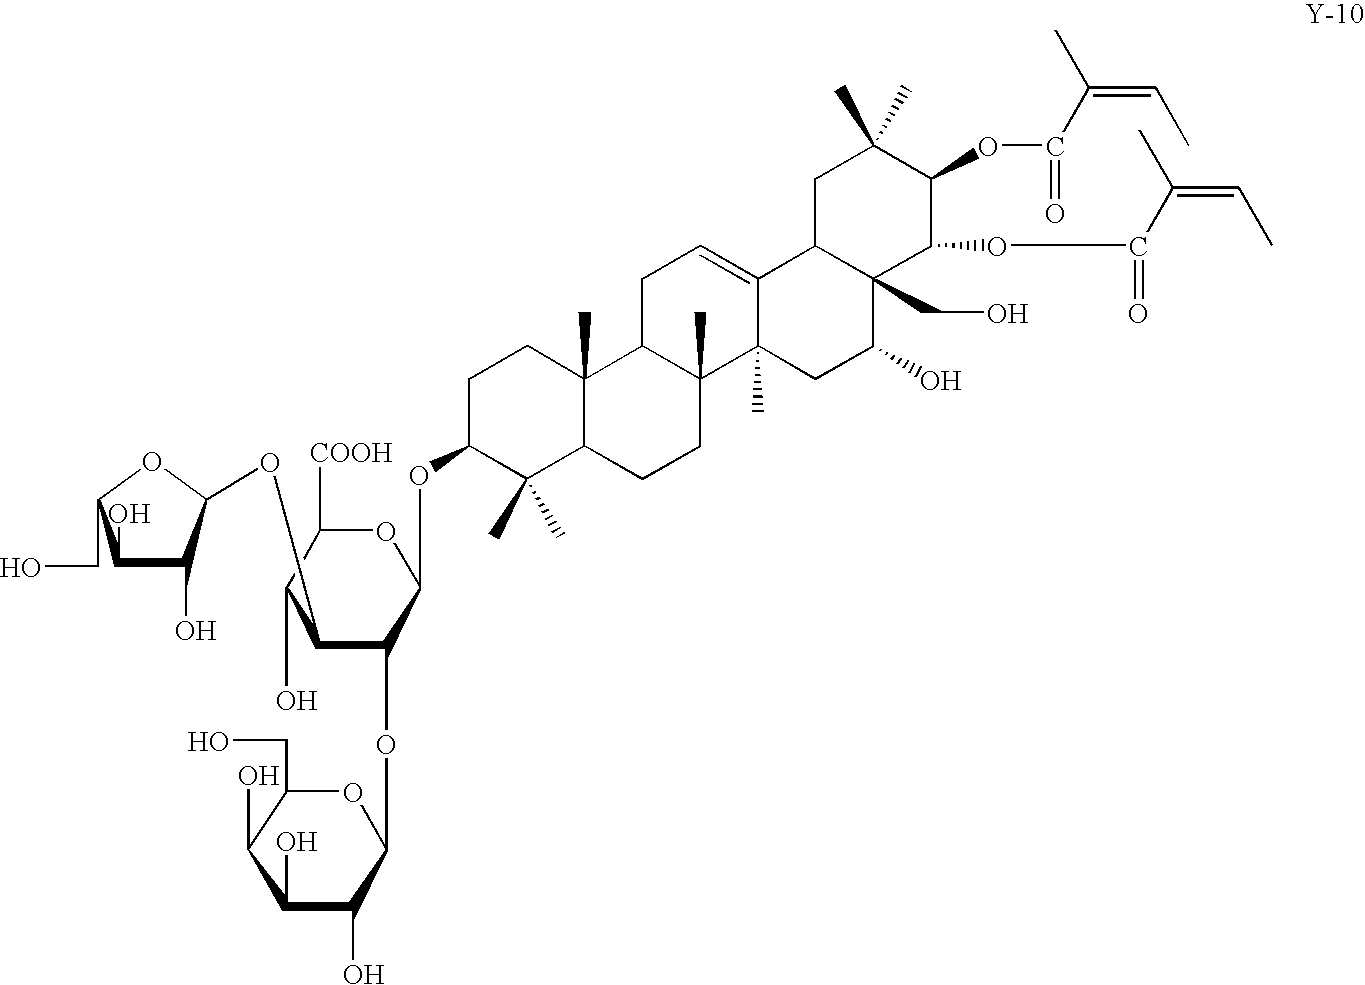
OC1C(OC2C(O)C(O)C(CO)O2)C(OC2OC(CO)C(O)C(O)C2O)C(OC2C(C)(C)C3C(C)(CC2)C2C(C)(CC3)C3(C)C(=CC2)C2C(CO)(C(O)C3)C(OC(C(=CC)C)=O)C(OC(C(=CC)C)=O)C(C)(C)C2)OC1[COOH]
